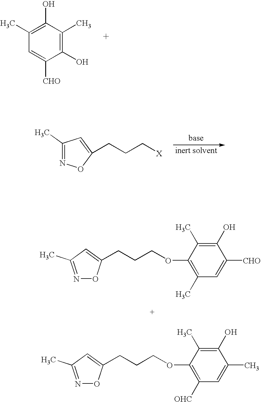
C1(C)=C(O)C(C)=C(O)C([CHO])=C1.C1(C)=NOC(CCC[X])=C1.C(CCOC1=C(C)C=C([CHO])C(O)=C1C)C1=CC(C)=NO1.C(CCOC1=C([OHC])C=C(C)C(O)=C1C)C1=CC(C)=NO1
